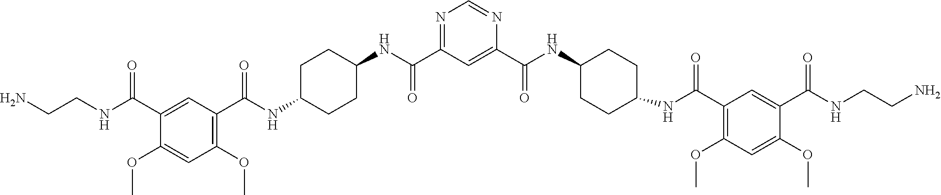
C1(C(NC2CCC(NC(C3=C(OC)C=C(OC)C(C(NCCN)=O)=C3)=O)CC2)=O)=CC(C(NC2CCC(NC(C3=C(OC)C=C(OC)C(C(NCCN)=O)=C3)=O)CC2)=O)=NC=N1
